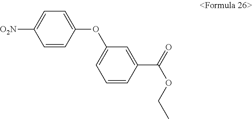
[O2N]C1=CC=C(OC2=CC=CC(C(=O)OCC)=C2)C=C1
